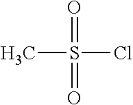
O=S(=O)(Cl)C
